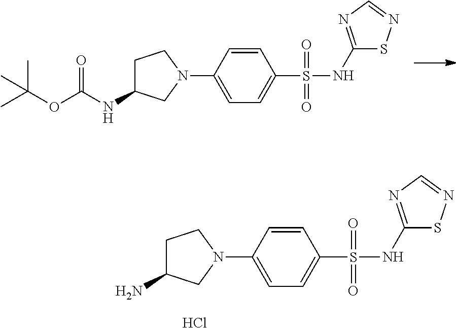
C1=CC(N2CCC(NC(OC(C)(C)C)=O)C2)=CC=C1S(NC1=NC=NS1)(=O)=O.C1=CC(N2CCC(N)C2)=CC=C1S(NC1=NC=NS1)(=O)=O.Cl
